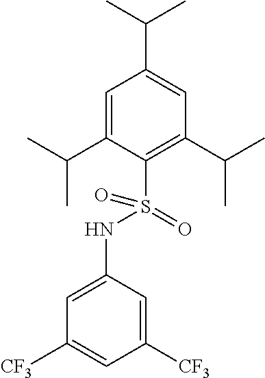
C1=C(C(C)C)C(S(NC2=CC([CF3])=CC([CF3])=C2)(=O)=O)=C(C(C)C)C=C1C(C)C
